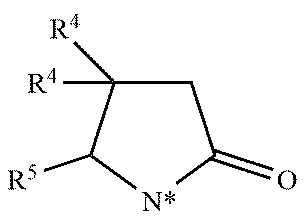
C1([R4])([R4])CC(=O)[N*]C1[R5]
